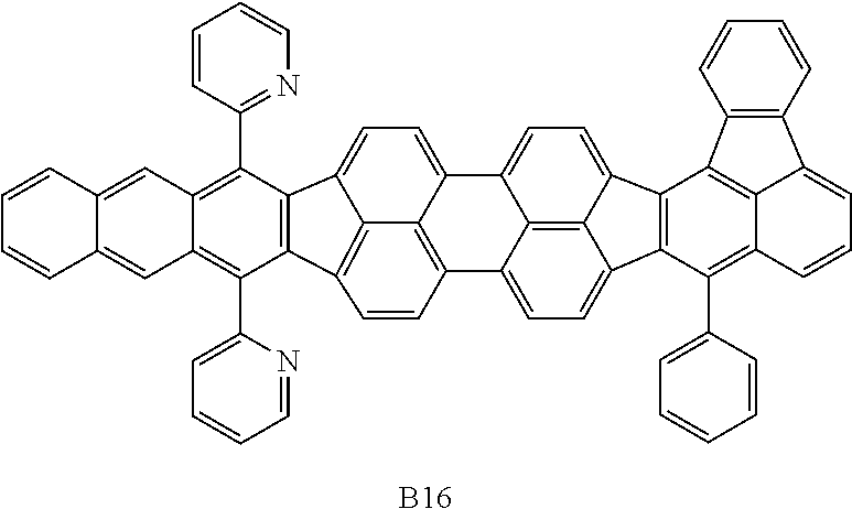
C1=CC(C2=C3C(=C(C4=CC=CC=N4)C4=C2C2=CC=C5C6=C(C=CC4=C62)C2=CC=C4C6=C2C5=CC=C6C2=C4C(C4=CC=CC=C4)=C4C5=C2C2=C(C=CC=C2)C5=CC=C4)C=C2C(=C3)C=CC=C2)=NC=C1.[B16]
